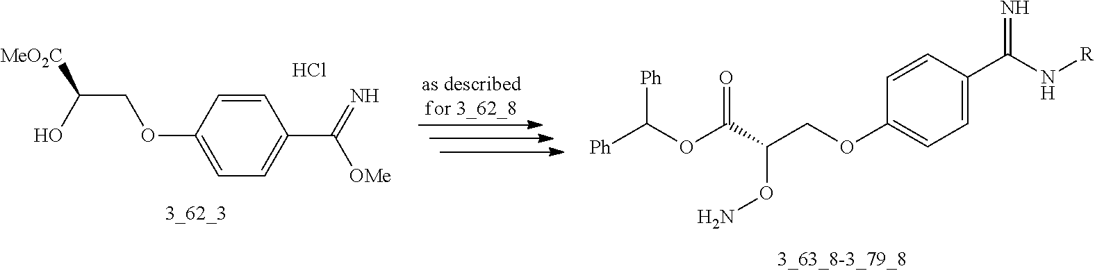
C1(OCC([MeO2C])O)=CC=C(C(=N)[OMe])C=C1.Cl.[Ph]C(OC(C(COC1=CC=C(C(N[R])=N)C=C1)ON)=O)[Ph]
